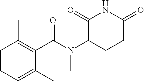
C1=CC=C(C)C(C(N(C2CCC(=O)NC2=O)C)=O)=C1C
